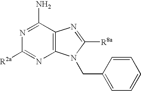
[R2a]C1=NC2=C(C(N)=N1)N=C([R8a])N2CC1=CC=CC=C1
